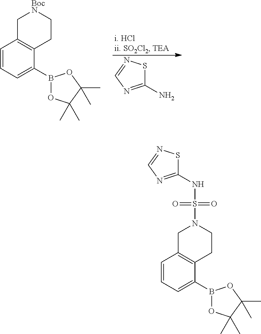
C1(N)=NC=NS1.C1=CC=C(B2OC(C)(C)C(C)(C)O2)C2=C1C[BocN]CC2.C1=CC=C(B2OC(C)(C)C(C)(C)O2)C2=C1CN(S(NC1=NC=NS1)(=O)=O)CC2
